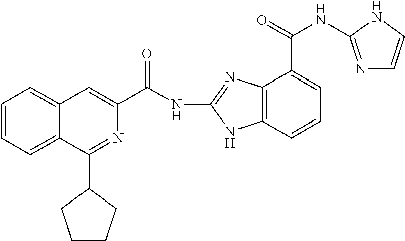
C(NC1=NC2=C(N1)C=CC=C2C(NC1=NC=CN1)=O)(=O)C1=CC2=CC=CC=C2C(C2CCCC2)=N1
